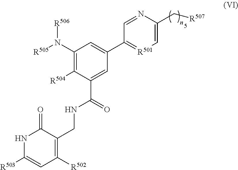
C1(N([R505])[R506])=C([R504])C(C(=O)NCC2=C([R502])C=C([R503])NC2=O)=CC(C2=[R501]C=C(C[R507])N=C2)=C1
